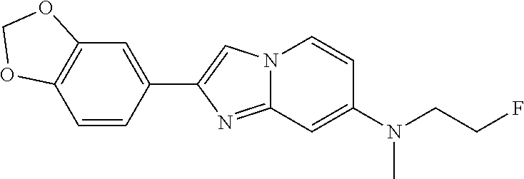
C12=C(C=CC(C3=CN4C(=N3)C=C(N(CCF)C)C=C4)=C1)OCO2
